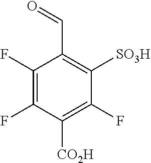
C1(F)=C(F)C([CO2H])=C(F)C([SO3H])=C1C=O
